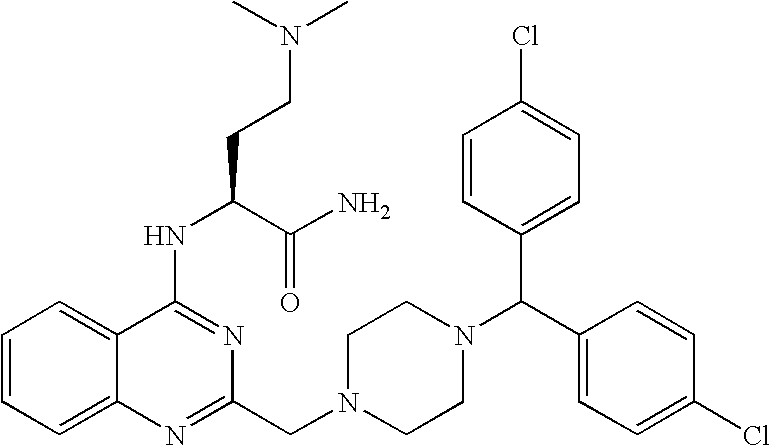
C1(NC(CCN(C)C)C(N)=O)=NC(CN2CCN(C(C3=CC=C(Cl)C=C3)C3=CC=C(Cl)C=C3)CC2)=NC2=CC=CC=C12
